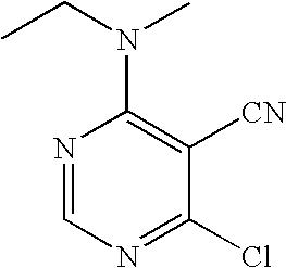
N1=CN=C(Cl)C([CN])=C1N(CC)C
